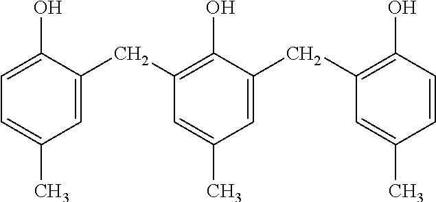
C1=C(CC2=C(O)C(CC3=C(O)C=CC(C)=C3)=CC(C)=C2)C(O)=CC=C1C
